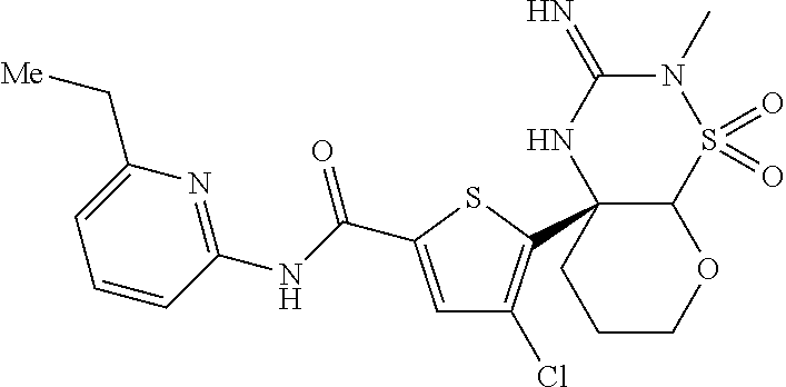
N1(C)C(=N)NC2(C3=C(Cl)C=C(C(=O)NC4=NC(C[Me])=CC=C4)S3)C(S1(=O)=O)OCCC2
